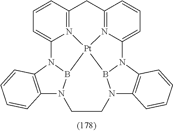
C1=CC2=N3C(=C1)N1C4=C(N5B1[Pt]31N3=C(C2)C=CC=C3N2B1N(C1=C2C=CC=C1)CC5)C=CC=C4
